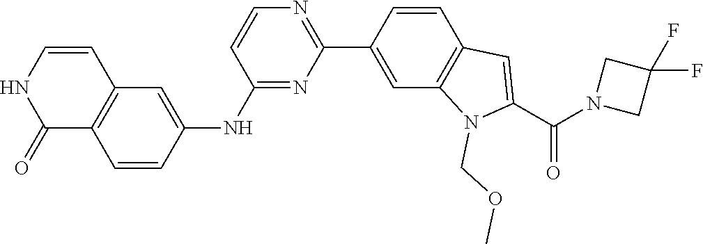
C1(NC2=CC3=C(C=C2)C(=O)NC=C3)=NC(C2=CC3=C(C=C2)C=C(C(=O)N2CC(F)(F)C2)N3COC)=NC=C1
